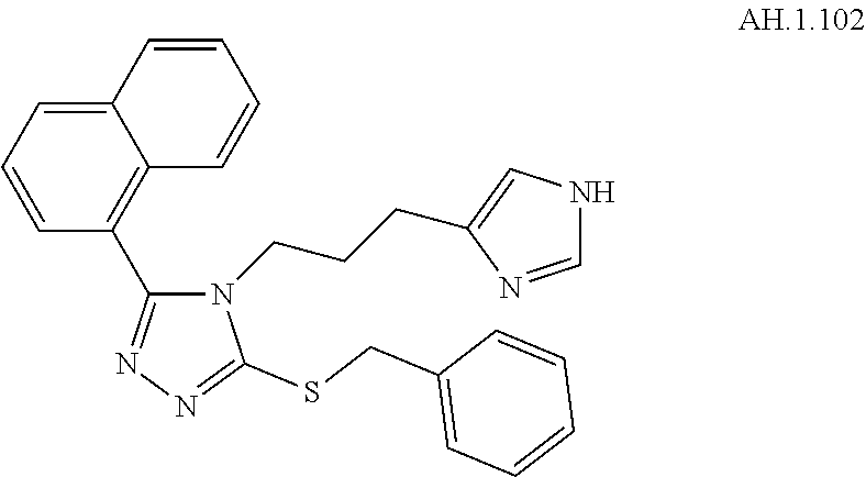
C1(C2=NN=C(SCC3=CC=CC=C3)N2CCCC2=CNC=N2)=C2C(=CC=C1)C=CC=C2
